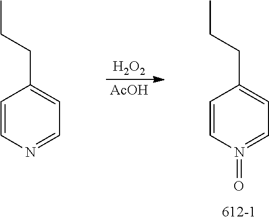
C1=CN(=O)=CC=C1CCC.[H2O2].[AcOH].C1=CN=CC=C1CCC
